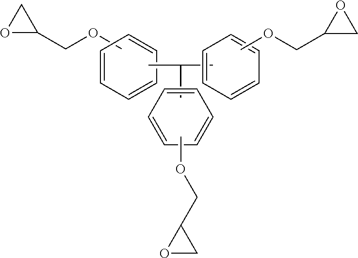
C1(COC)CO1.O(CC1CO1)C.C1=CC=CC=C1.C1=CC=CC=C1.C(C)(C)C.C1=CC=CC=C1.COCC1OC1
